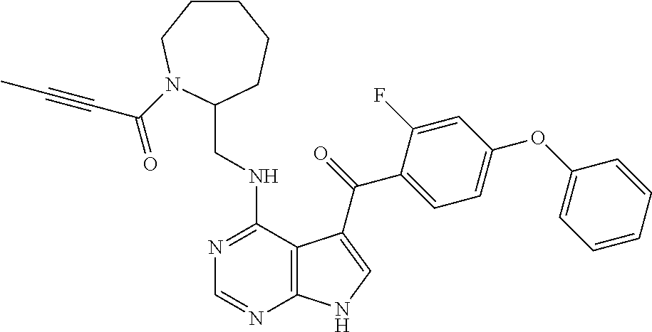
C1=CC=CC(OC2=CC=C(C(=O)C3=CNC4=C3C(NCC3CCCCCN3C(C#CC)=O)=NC=N4)C(F)=C2)=C1
